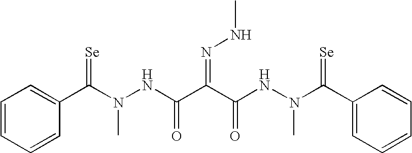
N(C(C1=CC=CC=C1)=[Se])(NC(C(C(NN(C(C1=CC=CC=C1)=[Se])C)=O)=NNC)=O)C
